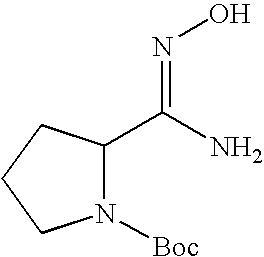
N1([Boc])C(C(N)=NO)CCC1
